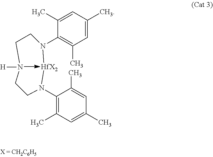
C1(C)=CC(C)=CC(C)=C1N1[HfX2]N(C2=C(C)C=C(C)C=C2C)CCN([H])CC1
